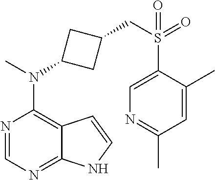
N1=CN=C2C(=C1N(C)C1CC(CS(=O)(C3=CN=C(C)C=C3C)=O)C1)C=CN2
